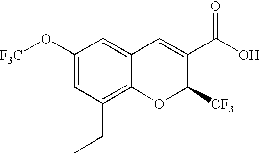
C1(O[F3C])=CC(CC)=C2C(=C1)C=C(C(O)=O)C([CF3])O2
